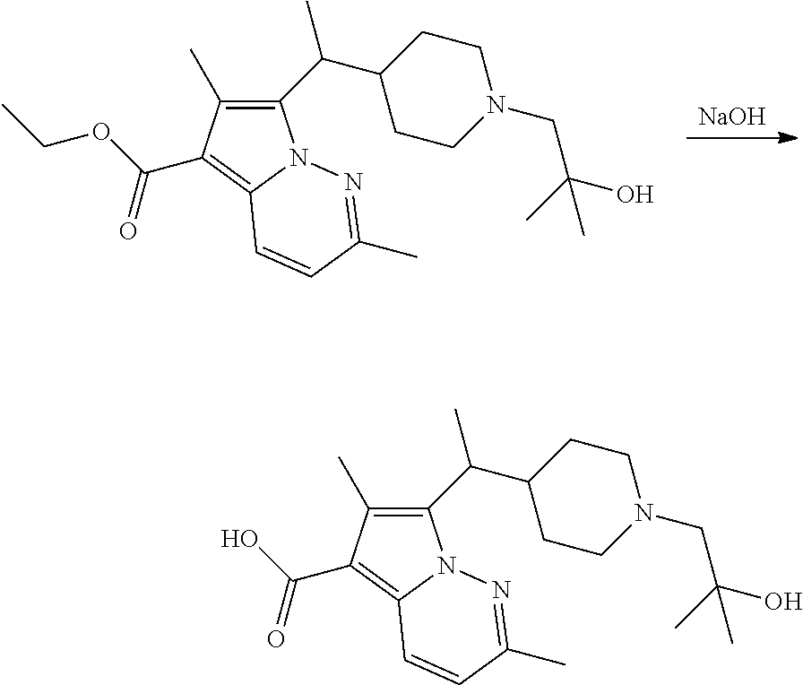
[NaOH].C1(C(C2CCN(CC(O)(C)C)CC2)C)=C(C)C(C(OCC)=O)=C2N1N=C(C)C=C2.C1(C(C2CCN(CC(O)(C)C)CC2)C)=C(C)C(C(O)=O)=C2N1N=C(C)C=C2
